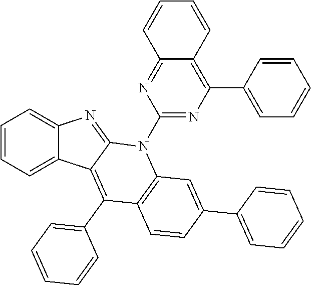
C1=CC=C2C(=C1)N=C1C2=C(C2=CC=CC=C2)C2=C(N1C1=NC(C3=CC=CC=C3)=C3C(=N1)C=CC=C3)C=C(C1=CC=CC=C1)C=C2
